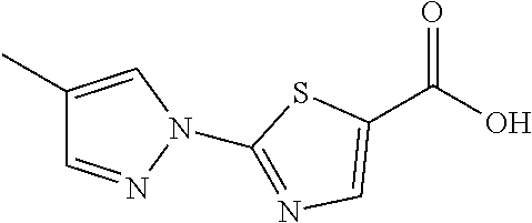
C1(C(O)=O)=CN=C(N2N=CC(C)=C2)S1
